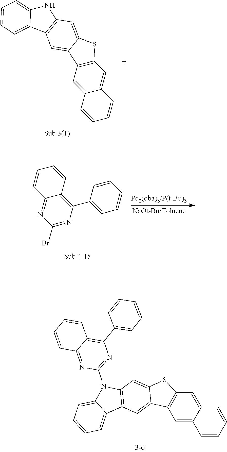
C1=C2NC3=C(C2=CC=C1)C=C1C2=C(SC1=C3)C=C1C(=C2)C=CC=C1.C12=NC(Br)=NC(C3=CC=CC=C3)=C1C=CC=C2.C1=C2C=CC=CC2=CC2=C1SC1=CC3=C(C=C21)C1=CC=CC=C1N3C1=NC(C2=CC=CC=C2)=C2C(=N1)C=CC=C2
